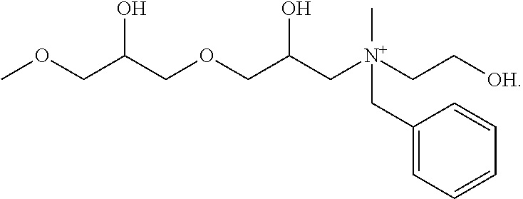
COCC(COCC(C[N+](CC[OH])(CC1=CC=CC=C1)C)O)O
